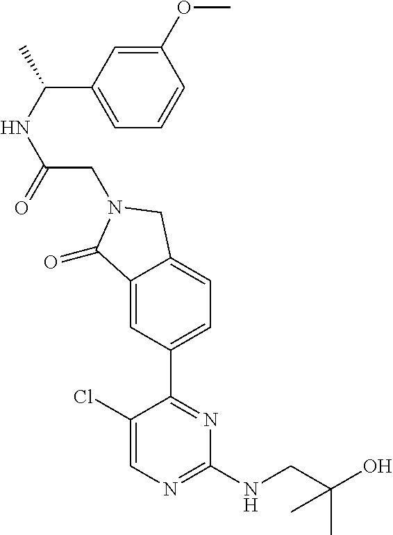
C1(Cl)=CN=C(NCC(O)(C)C)N=C1C1=CC=C2C(=C1)C(=O)N(CC(NC(C)C1=CC=CC(OC)=C1)=O)C2
